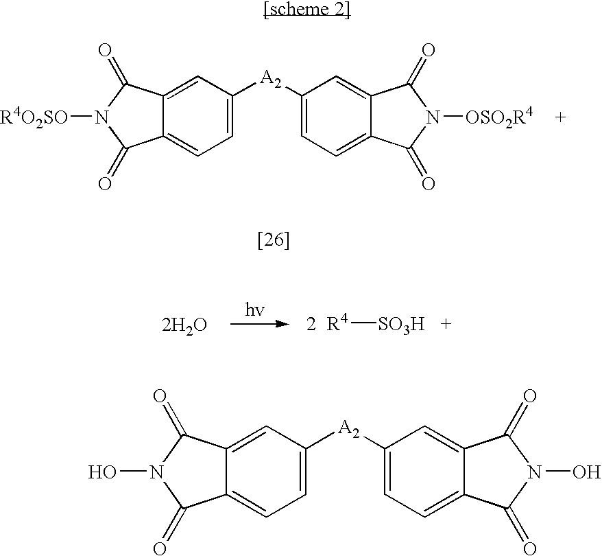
C12=CC=C([A2]C3=CC=C4C(=C3)C(=O)N([OSO2R4])C4=O)C=C1C(=O)N([R4O2SO])C2=O.[2H2O].[SO3H][R4].C1([A2]C2=CC=C3C(=C2)C(=O)N(O)C3=O)=CC=C2C(=C1)C(=O)N(O)C2=O
